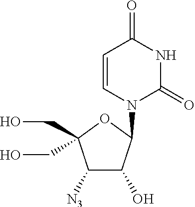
C1=CN(C2C(O)C([N3])C(CO)(CO)O2)C(=O)NC1=O
